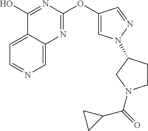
C12=CC=NC=C1N=C(OC1=CN(C3CCN(C(=O)C4CC4)C3)N=C1)N=C2O
